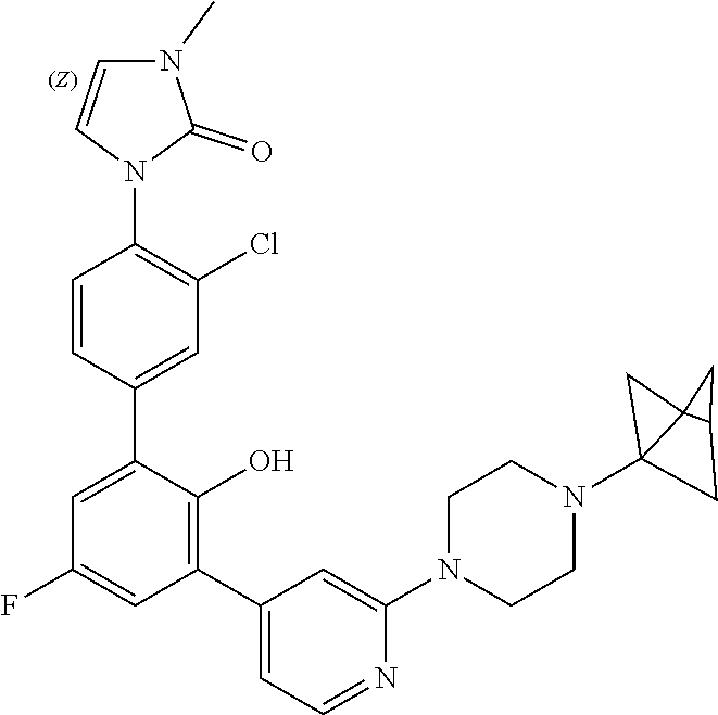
C1=NC(N2CCN(C34CC5C3(C5)C4)CC2)=CC(C2=C(O)C(C3=CC(Cl)=C(N4C=CN(C)C4=O)C=C3)=CC(F)=C2)=C1
